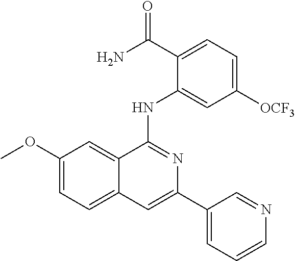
C1(OC)=CC=C2C(=C1)C(NC1=CC([OCF3])=CC=C1C(N)=O)=NC(C1=CC=CN=C1)=C2
